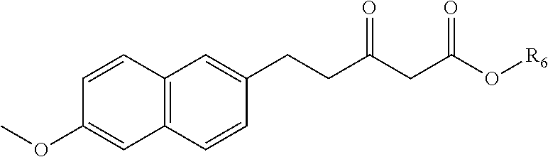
C12=C(C=CC(CCC(CC(O[R6])=O)=O)=C1)C=C(OC)C=C2
